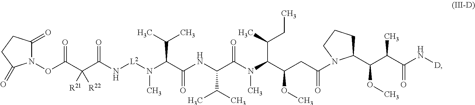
O(C(C(C(N[L2]N(C(C(NC(C(N(C(C(CC(N1C(C(C(C(N[D])=O)C)OC)CCC1)=O)OC)C(C)CC)C)=O)C(C)C)=O)C(C)C)C)=O)([R21])[R22])=O)N1C(=O)CCC1=O
